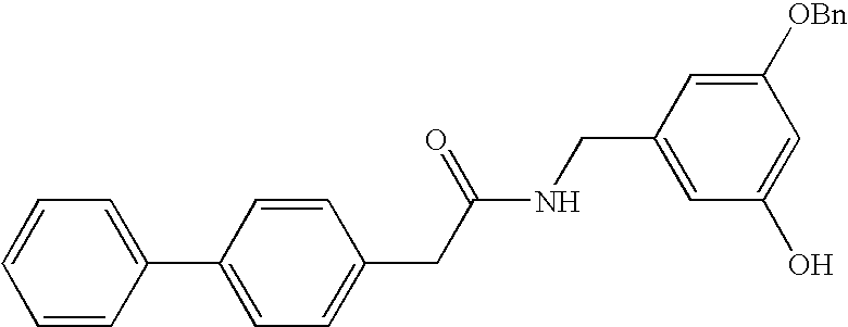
C1=CC(C2=CC=C(CC(NCC3=CC(O)=CC([OBn])=C3)=O)C=C2)=CC=C1
